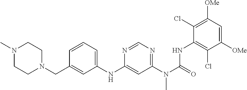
C1(Cl)=C([OMe])C=C([OMe])C(Cl)=C1NC(N(C1=NC=NC(NC2=CC=CC(CN3CCN(C)CC3)=C2)=C1)C)=O
